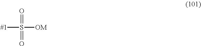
[#1]S([OM])(=O)=O
